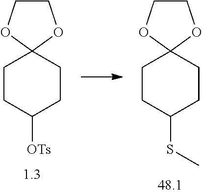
C1CC(SC)CCC12OCCO2.C1CC([OTs])CCC12OCCO2
